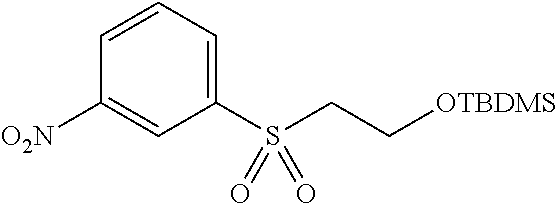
C1=CC=C(S(CC[OTBDMS])(=O)=O)C=C1[O2N]
